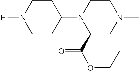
C1CN([H])CCC1N1C(C(OCC)=O)CN(C)CC1
